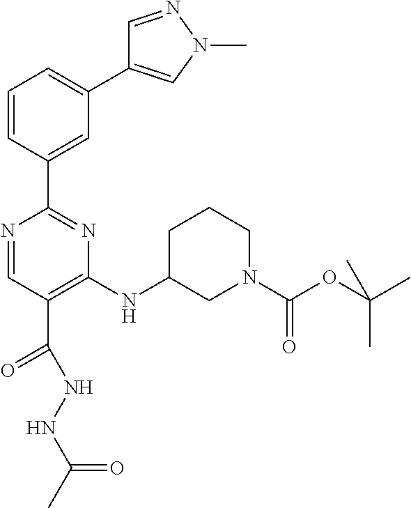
C1(NC2CN(C(OC(C)(C)C)=O)CCC2)=C(C(=O)NNC(C)=O)C=NC(C2=CC(C3=CN(C)N=C3)=CC=C2)=N1
